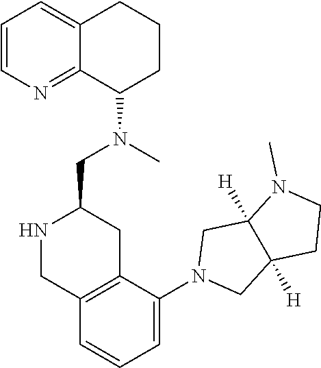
C1=CN=C2C(=C1)CCCC2N(C)CC1NCC2=C(C1)C(N1CC3([H])C([H])(C1)N(C)CC3)=CC=C2
